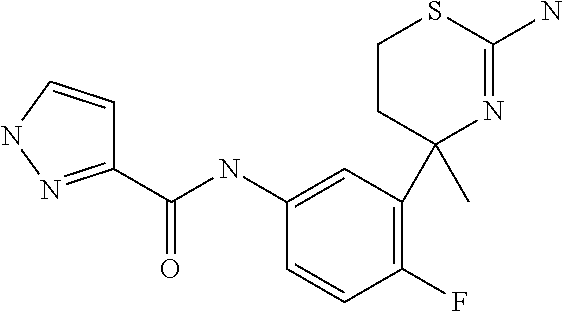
C1=CC(F)=C(C2(C)N=C(N)SCC2)C=C1NC(C1=NNC=C1)=O
